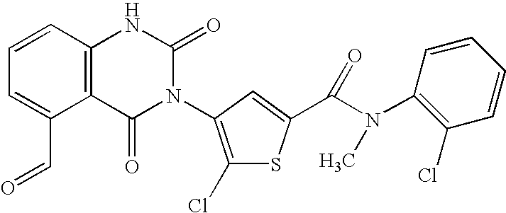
C12=C(C=CC=C1C=O)NC(=O)N(C1=C(Cl)SC(C(N(C3=C(Cl)C=CC=C3)C)=O)=C1)C2=O
